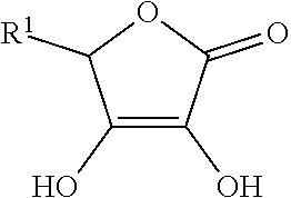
C1(O)=C(O)C(=O)OC1[R1]
